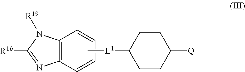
C12=C(C=CC=C1)N=C([R1b])N2[R19].C[L1]C1CCC([Q])CC1
